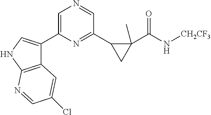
N1=CC(C2CC2(C)C(N[CH2CF3])=O)=NC(C2=CNC3=C2C=C(Cl)C=N3)=C1
